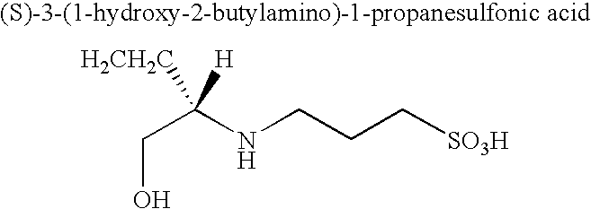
OCC([H])(NCCC[SO3H])[H2CH2C]
